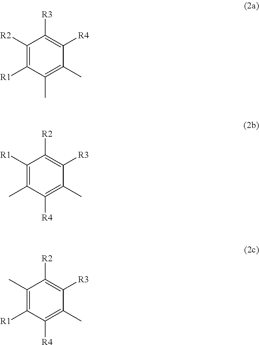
C1([R2])=C([R1])C(C)=C(C)C([R4])=C1[R3].C1([R1])=C(C)C([R4])=C(C)C([R3])=C1[R2].C1(C)=C([R1])C([R4])=C(C)C([R3])=C1[R2]
